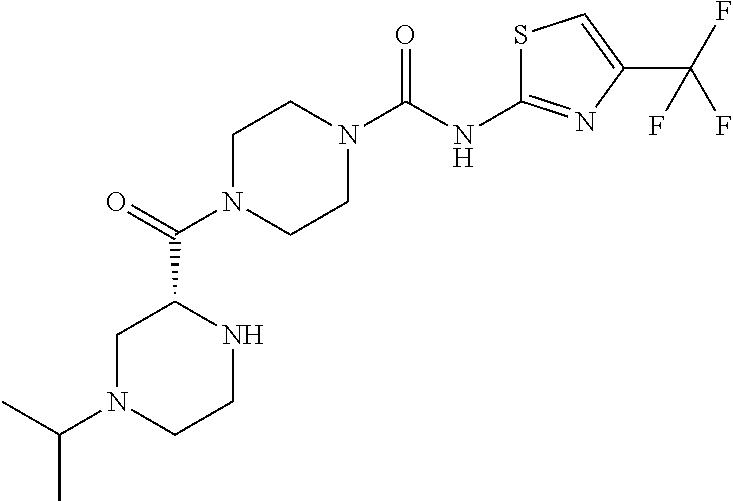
C1N(C(C2CN(C(C)C)CCN2)=O)CCN(C(NC2=NC(C(F)(F)F)=CS2)=O)C1
